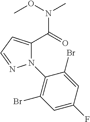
C(=O)(N(OC)C)C1=CC=NN1C1=C(Br)C=C(F)C=C1Br
